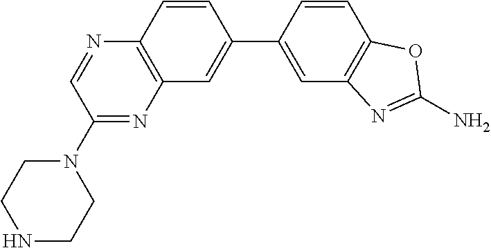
N1CCN(C2=NC3=C(N=C2)C=CC(C2=CC4=C(C=C2)OC(N)=N4)=C3)CC1
